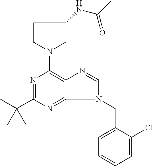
C1CN(C2=C3C(=NC(C(C)(C)C)=N2)N(CC2=CC=CC=C2Cl)C=N3)CC1NC(C)=O
